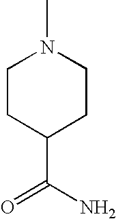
C1CC(C(=O)N)CCN1C
